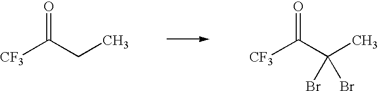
[CF3]C(CC)=O.[CF3]C(C(C)(Br)Br)=O
